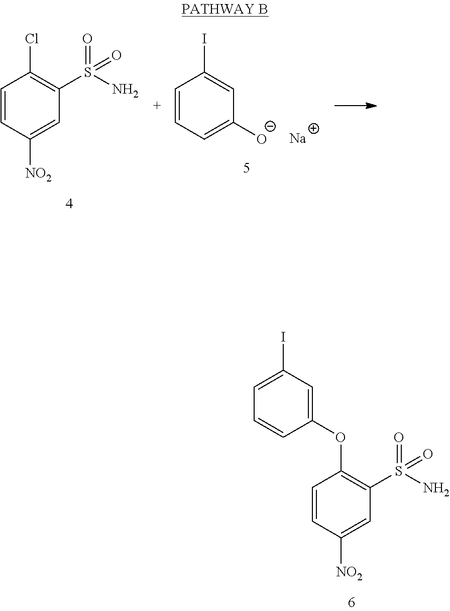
C1=C(OC2=C(S(N)(=O)=O)C=C([NO2])C=C2)C=CC=C1I.C1=CC([NO2])=CC(S(N)(=O)=O)=C1Cl.C1=CC=C([O-])C=C1I.[Na]
